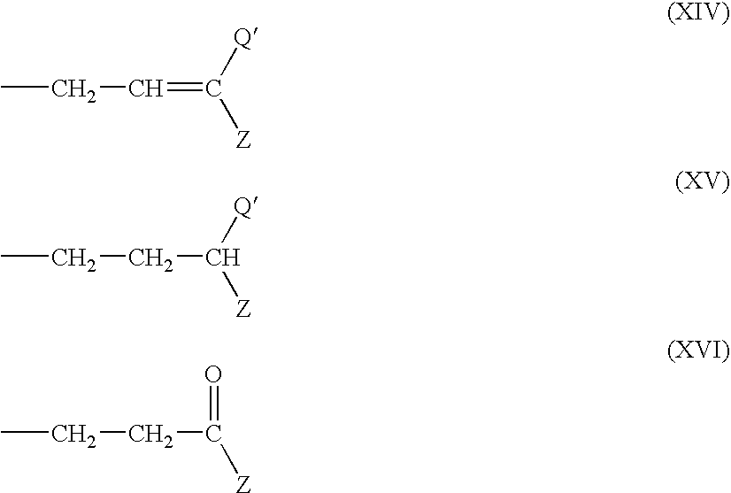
CCC=C([Z])[Q].CCCC([Z])[Q].CCCC([Z])=O
